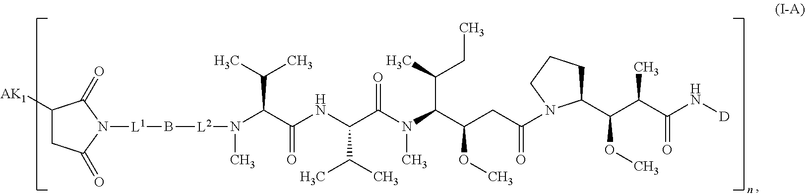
C1([AK1])CC(=O)N([L1]B[L2]N(C(C(NC(C(N(C(C(CC(=O)N2C(C(C(C(N[D])=O)C)OC)CCC2)OC)C(C)CC)C)=O)C(C)C)=O)C(C)C)C)C1=O
